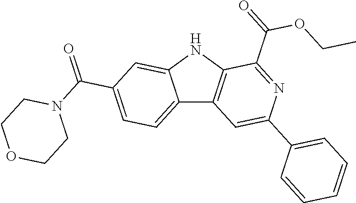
C12=CC=C(C(=O)N3CCOCC3)C=C1NC1=C2C=C(C2=CC=CC=C2)N=C1C(OCC)=O
